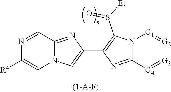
N12C(=NC(C3=C(S(=O)[Et])N4C(=N3)[G4]=[G3][G2]=[G1]4)=C1)C=NC([R4])=C2
